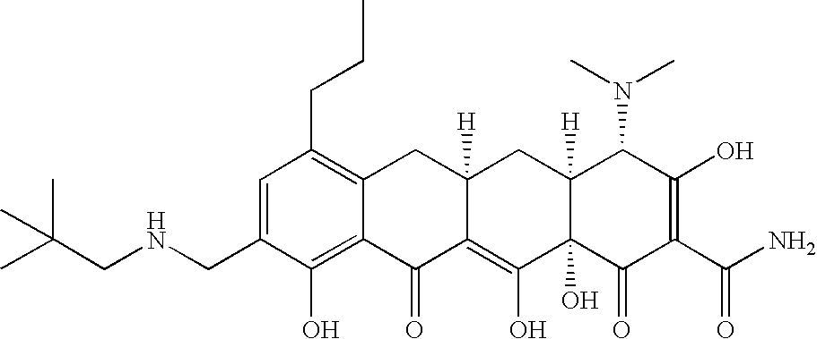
C1(CNCC(C)(C)C)=CC(CCC)=C2C(=C1O)C(=O)C1=C(O)C3(O)C([H])(CC1([H])C2)C(N(C)C)C(O)=C(C(N)=O)C3=O
